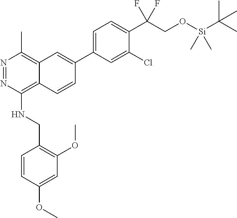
C1=C(C2=CC3=C(C)N=NC(NCC4=C(OC)C=C(OC)C=C4)=C3C=C2)C=C(Cl)C(C(CO[Si](C(C)(C)C)(C)C)(F)F)=C1
